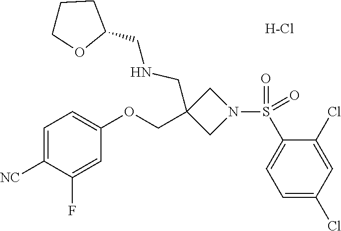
[H-Cl].C1=C([NC])C(F)=CC(OCC2(CNCC3CCCO3)CN(S(C3=CC=C(Cl)C=C3Cl)(=O)=O)C2)=C1
